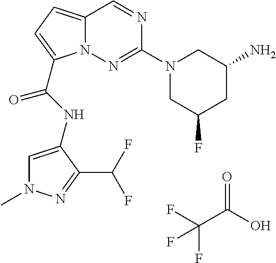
O=C(O)C(F)(F)F.N1=CC2=CC=C(C(NC3=CN(C)N=C3C(F)F)=O)N2N=C1N1CC(N)CC(F)C1
